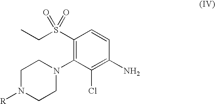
C1N([R])CCN(C2=C(S(CC)(=O)=O)C=CC(N)=C2Cl)C1
